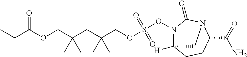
N1(OS(OCC(CC(COC(CC)=O)(C)C)(C)C)(=O)=O)C2([H])CCC(C(=O)N)N(C1=O)C2
